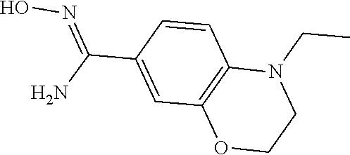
C1=C(C(N)=NO)C=CC2=C1OCCN2CC
